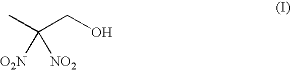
CC(CO)([NO2])[O2N]
